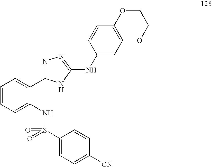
C1=CC=C(NS(=O)(=O)C2=CC=C([CN])C=C2)C(C2=NN=C(NC3=CC4=C(C=C3)OCCO4)N2)=C1
